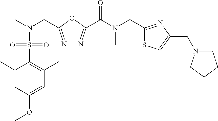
C1(CN(C)C(=O)C2=NN=C(CN(C)S(C3=C(C)C=C(OC)C=C3C)(=O)=O)O2)=NC(CN2CCCC2)=CS1
